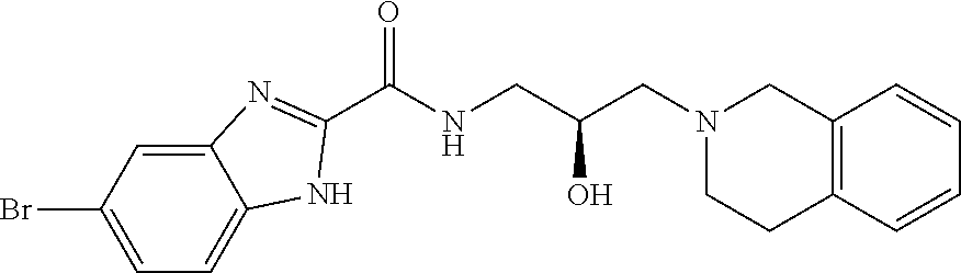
C1(C(NCC(CN2CCC3=C(C2)C=CC=C3)O)=O)=NC2=CC(Br)=CC=C2N1
